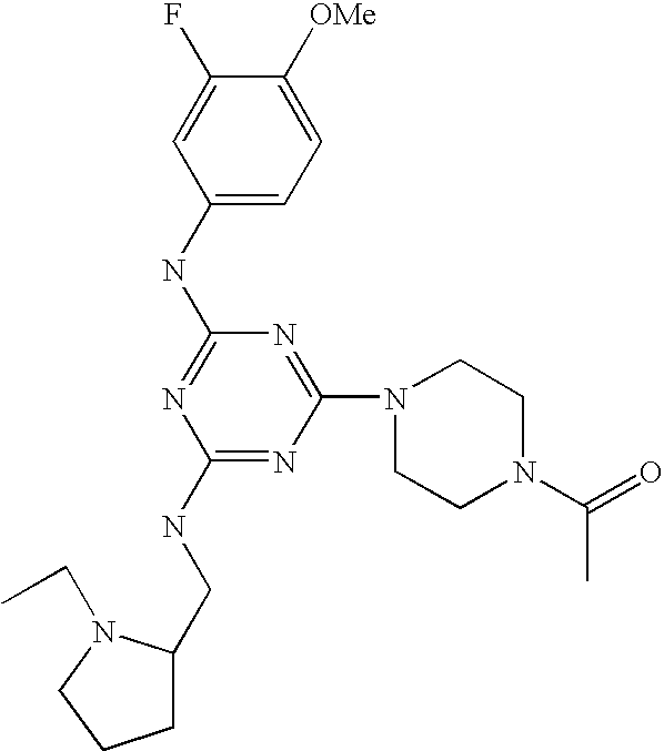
C1(NC2=NC(NCC3CCCN3CC)=NC(N3CCN(C(=O)C)CC3)=N2)=CC=C([OMe])C(F)=C1
